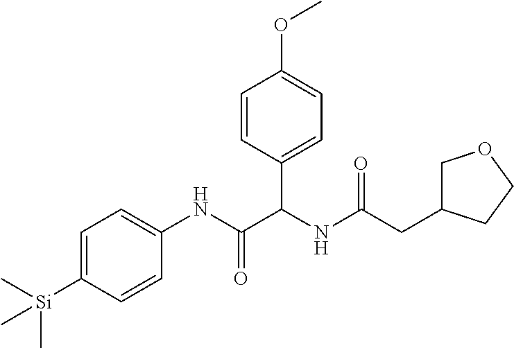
C(C(NC(C(NC1=CC=C([Si](C)(C)C)C=C1)=O)C1=CC=C(OC)C=C1)=O)C1COCC1
